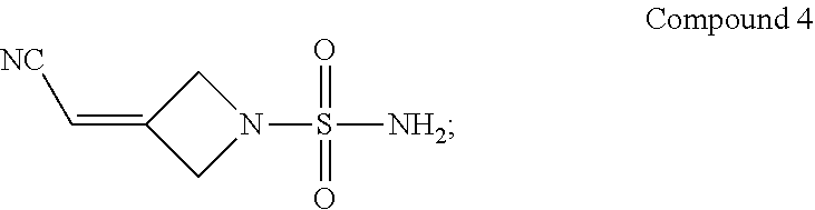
S([NH2])(N1CC(=C[NC])C1)(=O)=O
